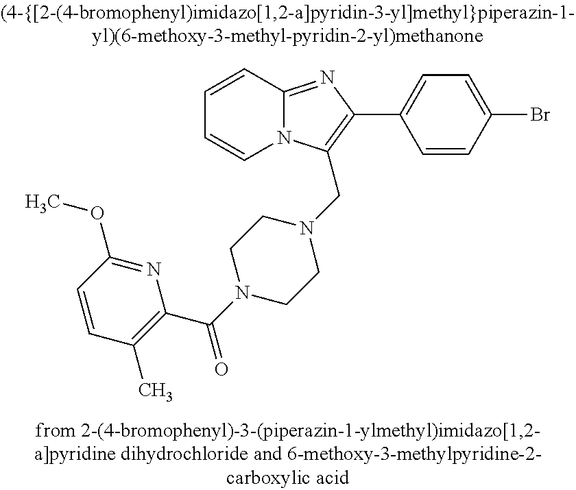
C1=CC2=NC(C3=CC=C(Br)C=C3)=C(CN3CCN(C(C4=C(C)C=CC(OC)=N4)=O)CC3)N2C=C1
